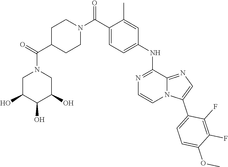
O(C)C1=CC=C(C2=CN=C3N2C=CN=C3NC2=CC=C(C(N3CCC(C(N4CC(O)C(O)C(O)C4)=O)CC3)=O)C(C)=C2)C(F)=C1F
